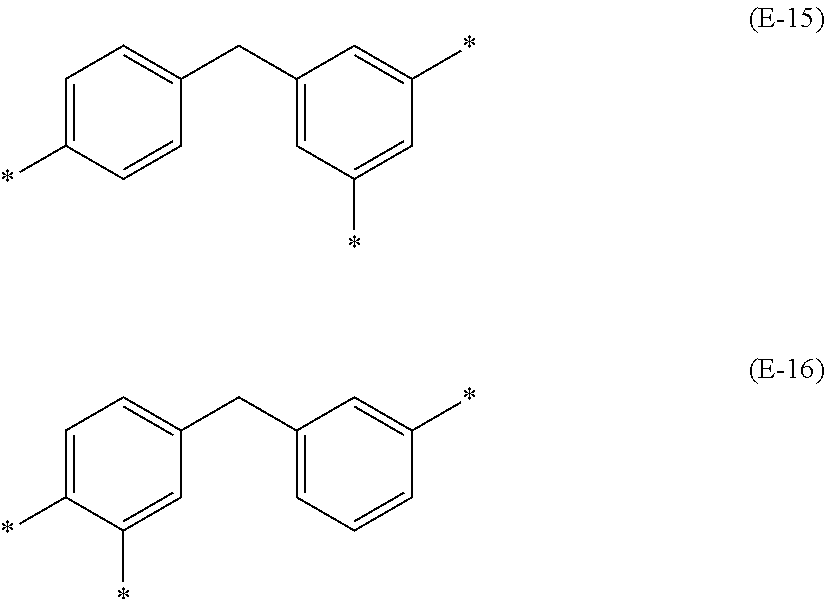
C1=C(*)C=CC(CC2=CC(*)=CC(*)=C2)=C1.C1=C(*)C(*)=CC(CC2=CC=CC(*)=C2)=C1
